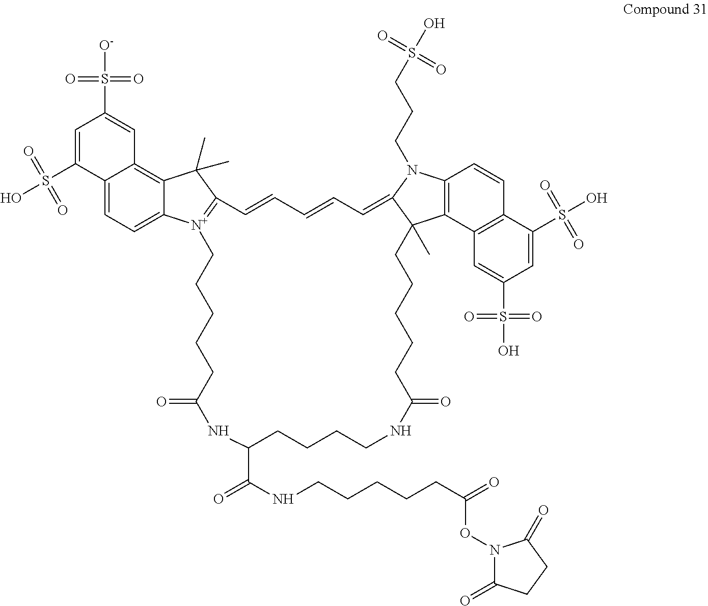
C1=C(S(O)(=O)=O)C2=CC=C3C(=C2C=C1S([O-])(=O)=O)C(C)(C)C1=[N+]3CCCCCC(=O)NC(C(NCCCCCC(=O)ON2C(=O)CCC2=O)=O)CCCCNC(=O)CCCCCC2(C)C3=C(N(CCCS(O)(=O)=O)C2=CC=CC=C1)C=CC1=C3C=C(S(O)(=O)=O)C=C1S(O)(=O)=O
